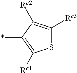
S1C([Rc3])=C([Rc2])C(*)=C1[Rc1]
